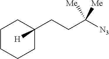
C(CC([N3])([Me])[Me])C1([H])CCCCC1
